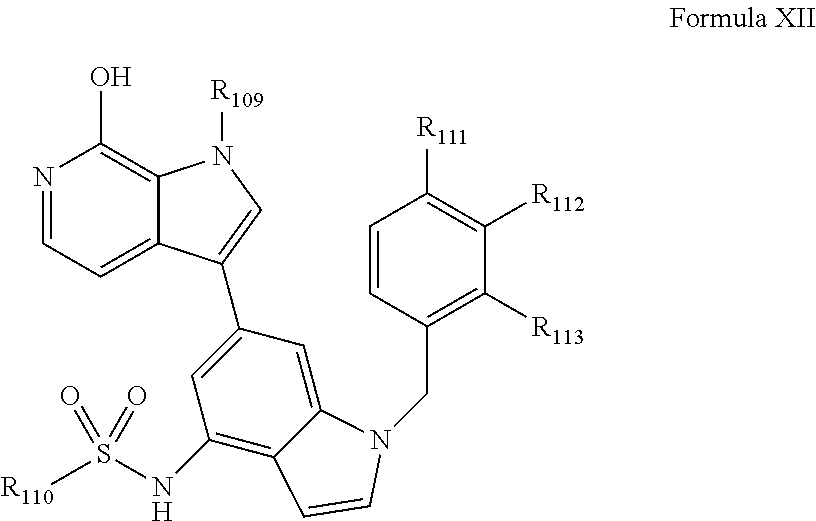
N1=CC=C2C(=C1O)N([R109])C=C2C1=CC(NS([R110])(=O)=O)=C2C(=C1)N(CC1=C([R113])C([R112])=C([R111])C=C1)C=C2
